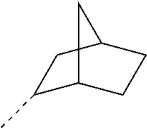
C1(C)C2CCC(C1)C2
